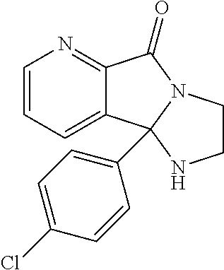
C12=NC=CC=C1C1(C3=CC=C(Cl)C=C3)N(C2=O)CCN1
